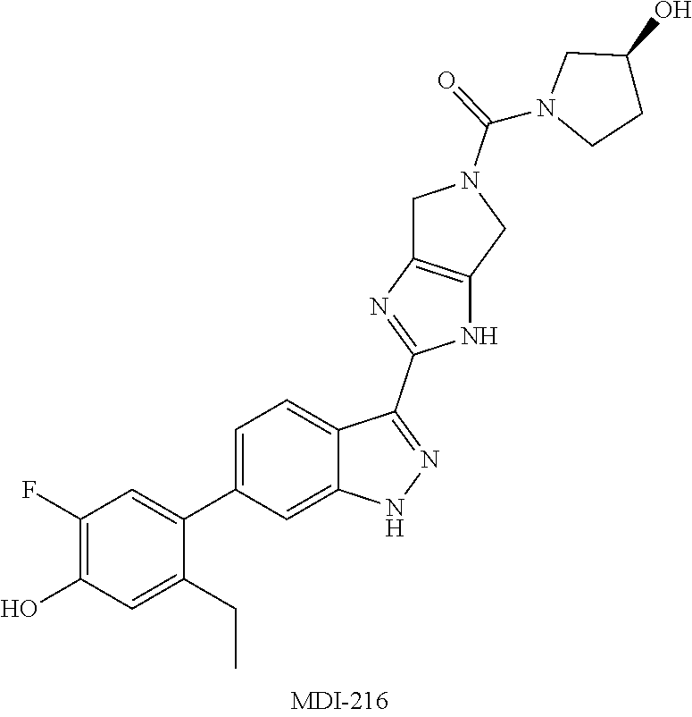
C1(F)=C(O)C=C(CC)C(C2=CC=C3C(=C2)NN=C3C2=NC3=C(N2)CN(C(N2CCC(O)C2)=O)C3)=C1
